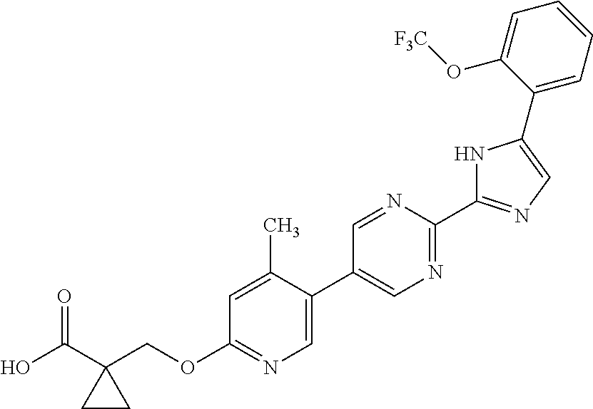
OC(C1(COC2=NC=C(C3=CN=C(C4=NC=C(C5=CC=CC=C5O[F3C])N4)N=C3)C(C)=C2)CC1)=O
